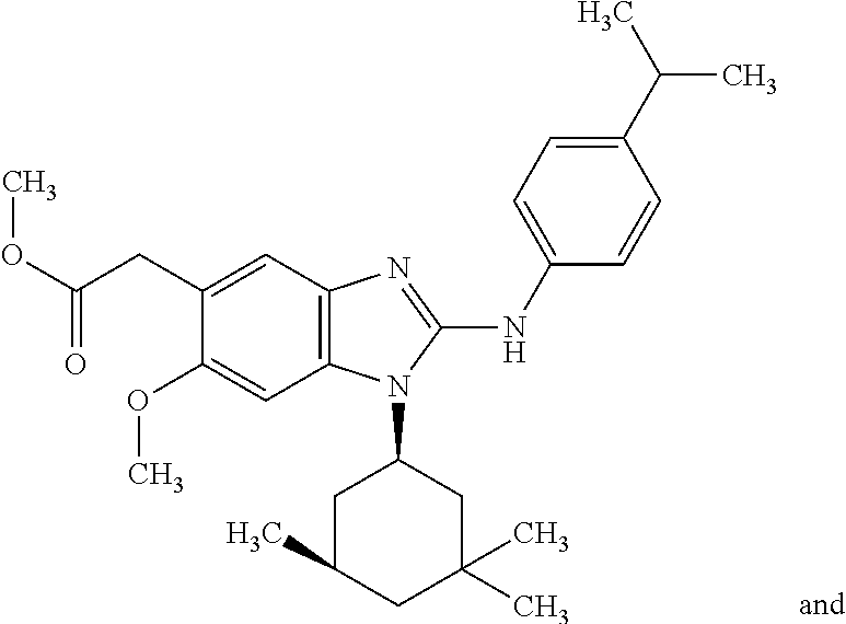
O(C(CC1=CC2=C(C=C1OC)N(C1CC(C)CC(C)(C)C1)C(NC1=CC=C(C(C)C)C=C1)=N2)=O)C
